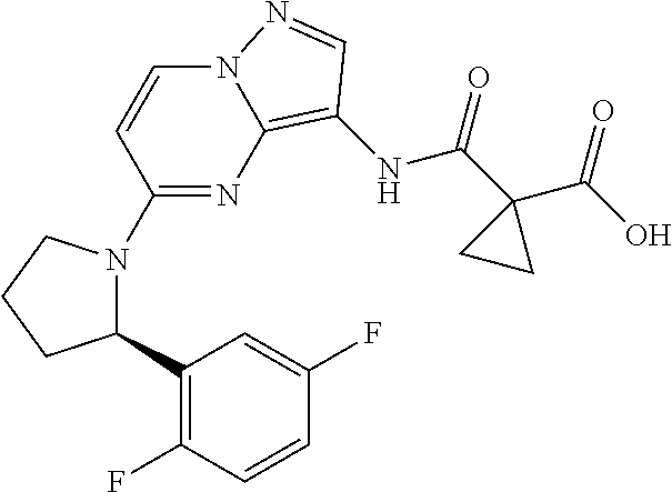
C1(C2=C(F)C=CC(F)=C2)N(C2=NC3=C(NC(C4(C(O)=O)CC4)=O)C=NN3C=C2)CCC1
